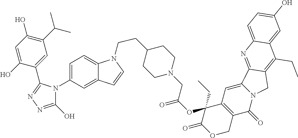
C1(O)=NN=C(C2=CC(C(C)C)=C(O)C=C2O)N1C1=CC=C2C(=C1)C=CN2CCC1CCN(CC(OC2(CC)C(=O)OCC3=C2C=C2N(C3=O)CC3=C(CC)C4=CC(O)=CC=C4N=C23)=O)CC1
